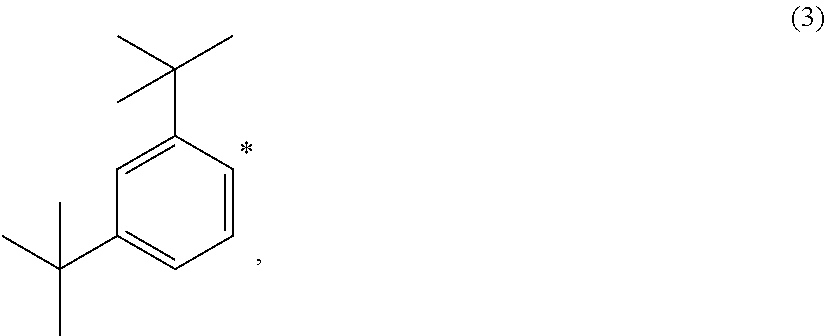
C1=CC(C(C)(C)C)=CC(C(C)(C)C)=C1
